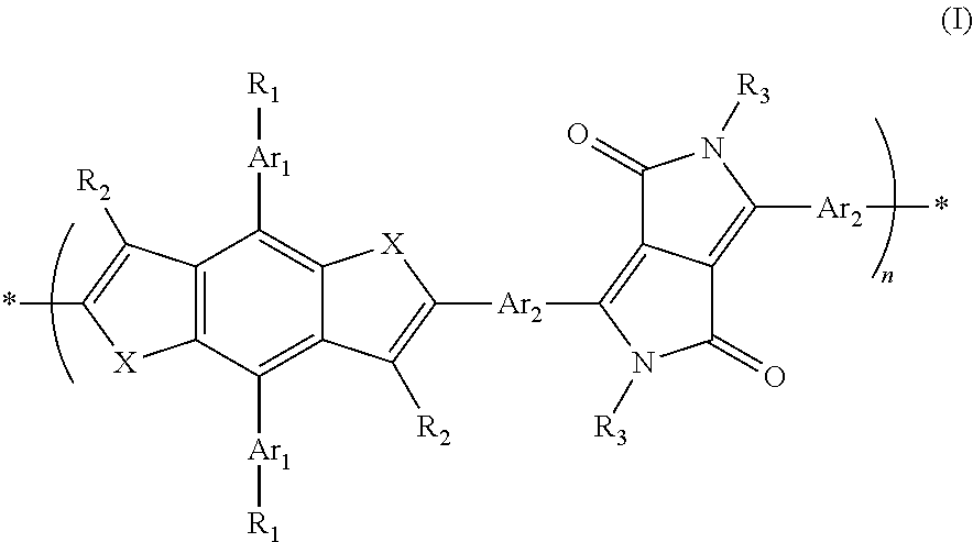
C12=C(C([Ar1][R1])=C3C(=C1[Ar1][R1])[X]C([Ar2]C1=C4C(=C([Ar2]*)N([R3])C4=O)C(=O)N1[R3])=C3[R2])[X]C(*)=C2[R2]
